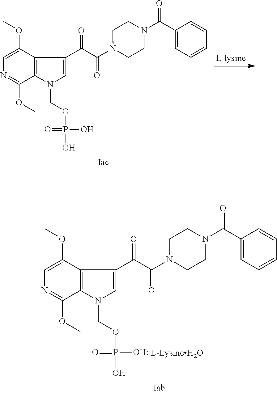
C1=C(OC)C2=C(C(OC)=N1)N(COP(O)(=O)O)C=C2C(=O)C(N1CCN(C(C2=CC=CC=C2)=O)CC1)=O.C1=C(OC)C2=C(C(OC)=N1)N(COP(O)(=O)O)C=C2C(=O)C(N1CCN(C(C2=CC=CC=C2)=O)CC1)=O
